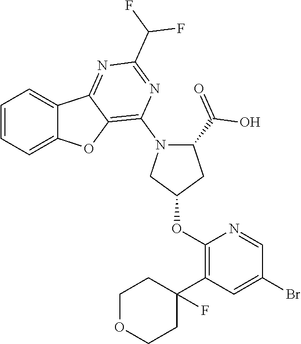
C1=CC=C2C(=C1)C1=NC(C(F)F)=NC(N3CC(OC4=C(C5(F)CCOCC5)C=C(Br)C=N4)CC3C(O)=O)=C1O2
